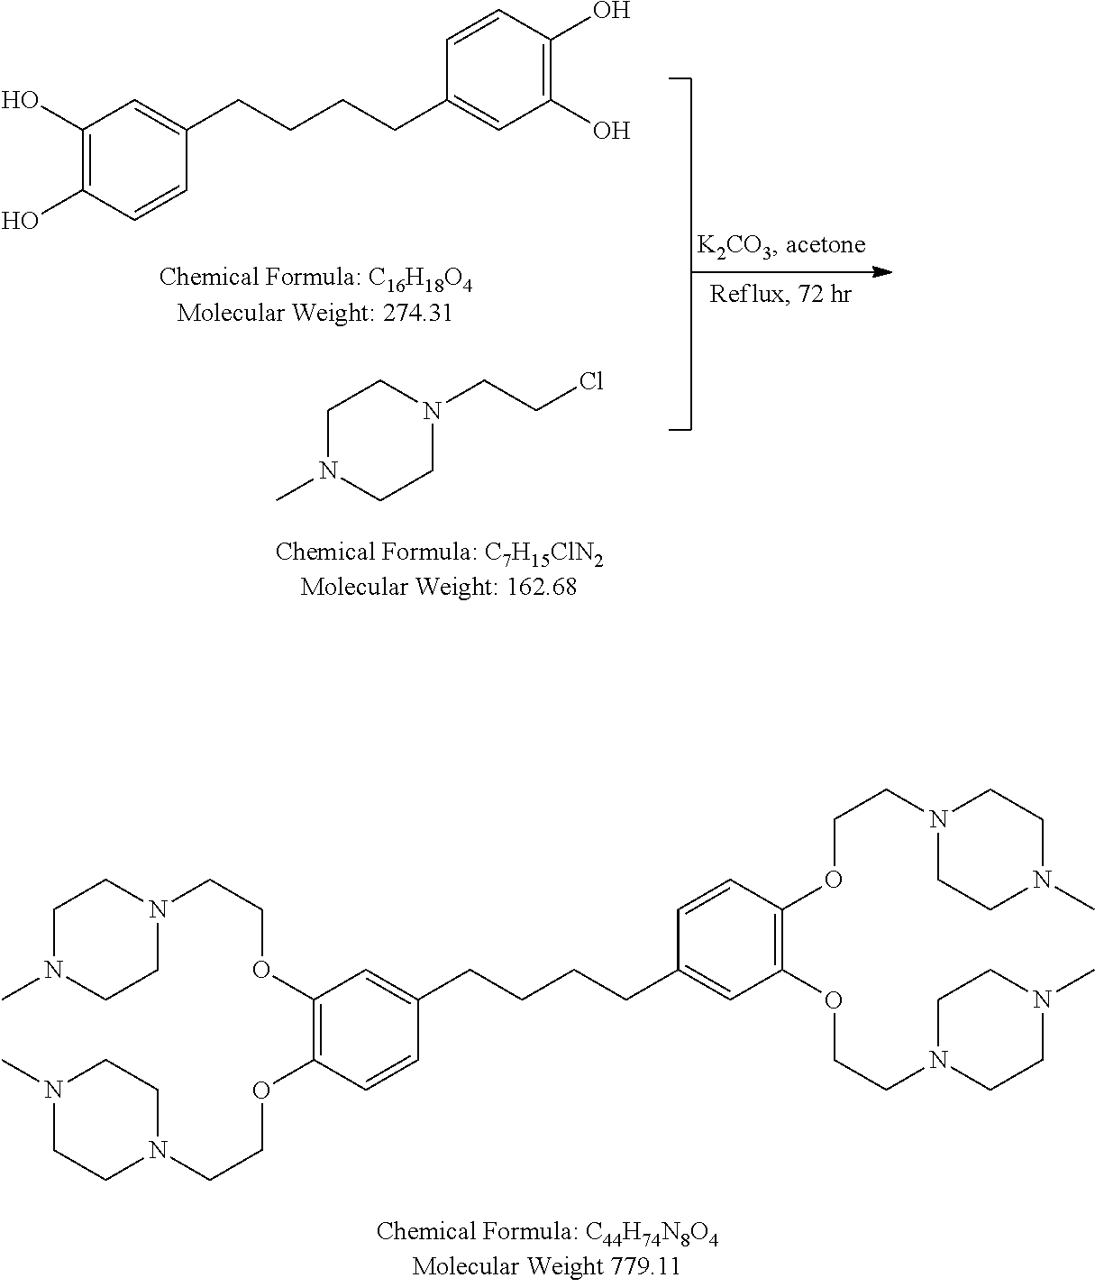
N1(C)CCN(CCOC2=C(OCCN3CCN(C)CC3)C=CC(CCCCC3=CC(OCCN4CCN(C)CC4)=C(OCCN4CCN(C)CC4)C=C3)=C2)CC1.C1(O)=C(O)C=CC(CCCCC2=CC(O)=C(O)C=C2)=C1.N1(C)CCN(CCCl)CC1
